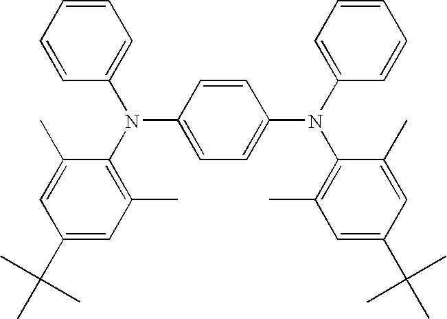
C1=CC=CC=C1N(C1=C(C)C=C(C(C)(C)C)C=C1C)C1=CC=C(N(C2=CC=CC=C2)C2=C(C)C=C(C(C)(C)C)C=C2C)C=C1
